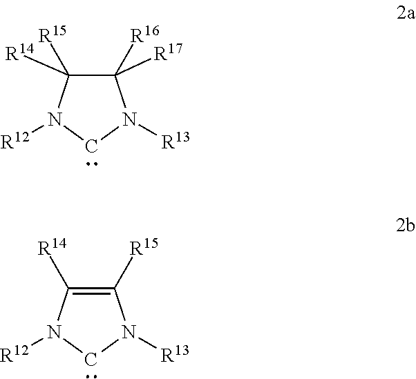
C1([R16])([R17])C([R15])([R14])N([R12])CN1[R13].C1([R15])=C([R14])N([R12])CN1[R13]
